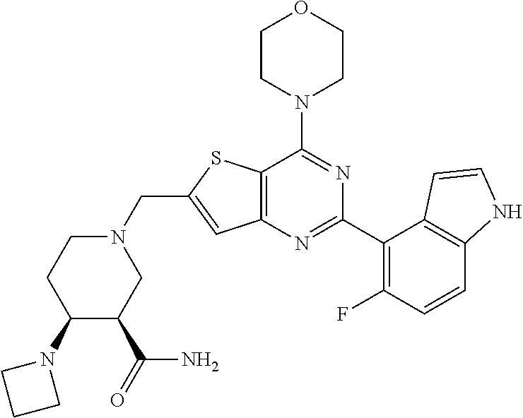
C12=C(N=C(C3=C(F)C=CC4=C3C=CN4)N=C1N1CCOCC1)C=C(CN1CCC(N3CCC3)C(C(=O)N)C1)S2
